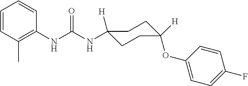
N(C(NC1([H])CCC(OC2=CC=C(F)C=C2)([H])CC1)=O)C1=C(C)C=CC=C1
